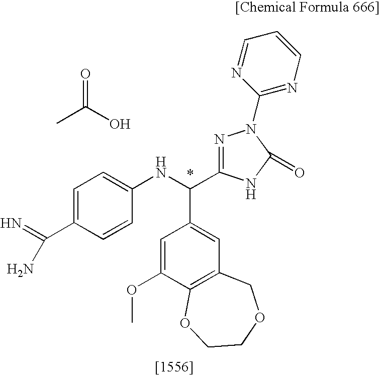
C1=C(C(N)=N)C=CC(NC(C2=CC3=C(C(OC)=C2)OCCOC3)C2=NN(C3=NC=CC=N3)C(=O)N2)=C1.CC(O)=O
